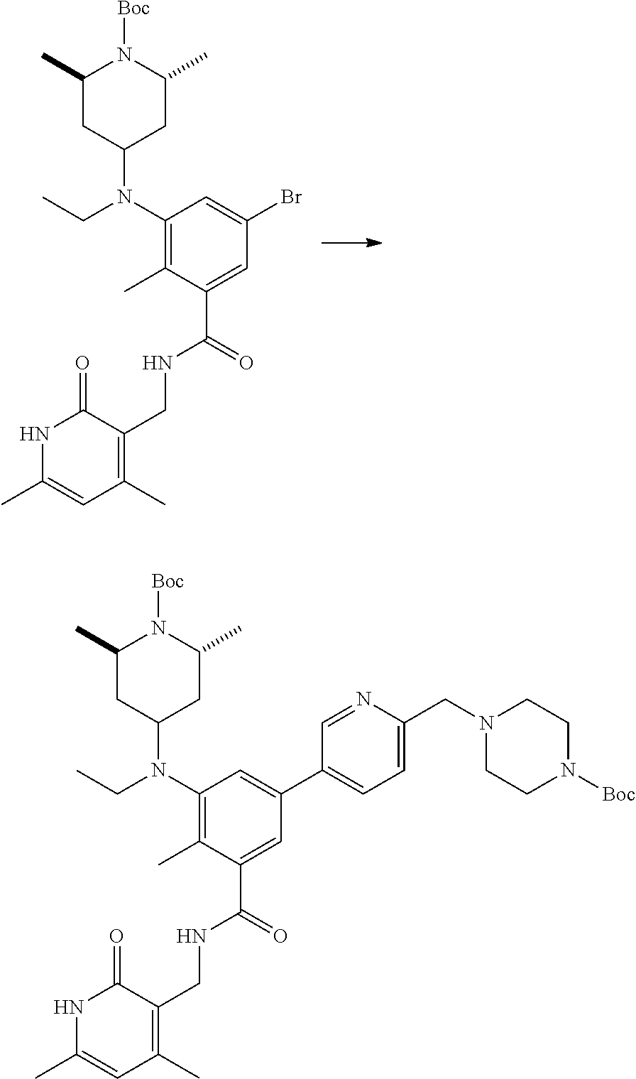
C1(C)CC(N(C2=C(C)C(C(NCC3=C(C)C=C(C)NC3=O)=O)=CC(Br)=C2)CC)CC(C)N1[Boc].C1(C)CC(N(C2=C(C)C(C(NCC3=C(C)C=C(C)NC3=O)=O)=CC(C3=CC=C(CN4CCN([Boc])CC4)N=C3)=C2)CC)CC(C)N1[Boc]
